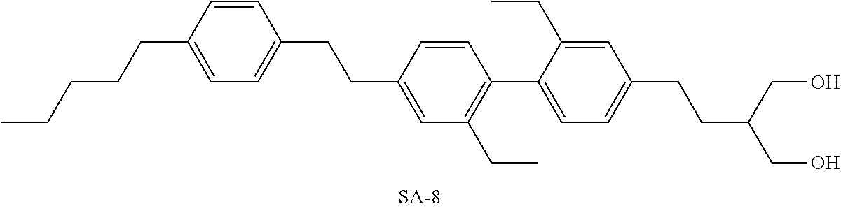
C(C(CO)CO)CC1=CC=C(C2=C(CC)C=C(CCC3=CC=C(CCCCC)C=C3)C=C2)C(CC)=C1
